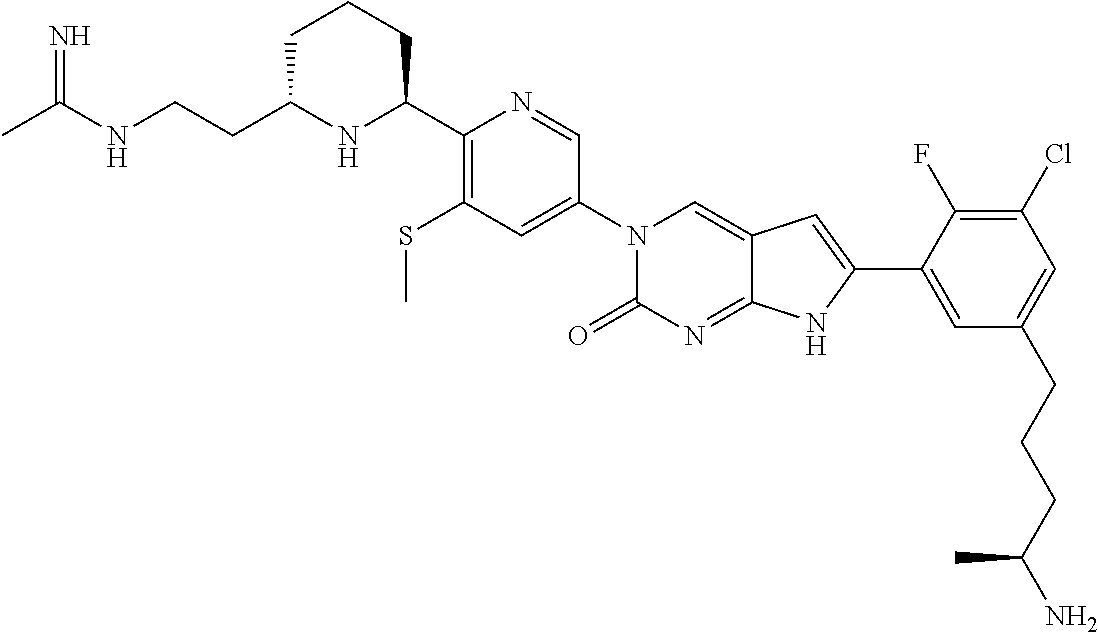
C1C(CCNC(C)=N)NC(C2=C(SC)C=C(N3C(=O)N=C4C(=C3)C=C(C3=CC(CCCC(N)C)=CC(Cl)=C3F)N4)C=N2)CC1
